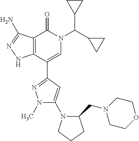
C12=C(C(C3=NN(C)C(N4C(CN5CCOCC5)CCC4)=C3)=CN(C(C3CC3)C3CC3)C1=O)NN=C2N
